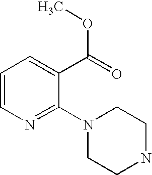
C1NCCN(C2=NC=CC=C2C(OC)=O)C1
